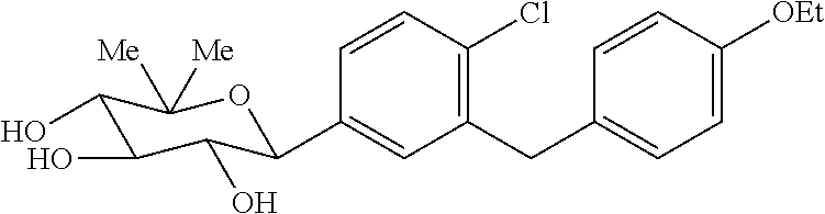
C1=CC(Cl)=C(CC2=CC=C([OEt])C=C2)C=C1C1C(O)C(O)C(O)C([Me])([Me])O1
